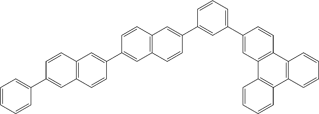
C12=C(C=CC(C3=CC4=C(C=C3)C=C(C3=CC(C5=CC6=C(C=C5)C5=C(C7=C6C=CC=C7)C=CC=C5)=CC=C3)C=C4)=C1)C=C(C1=CC=CC=C1)C=C2
